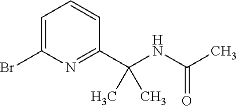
C1=C(Br)N=C(C(NC(C)=O)(C)C)C=C1
